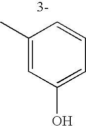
C1(C)=CC(O)=CC=C1
